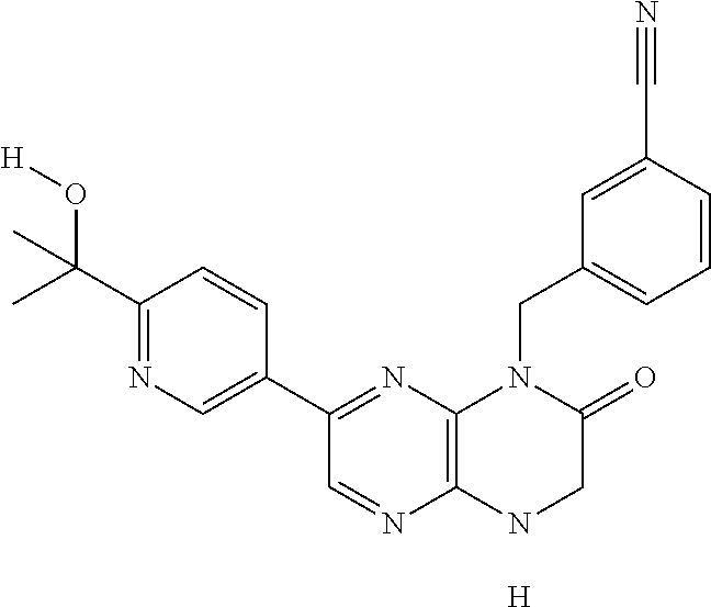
C12=C(NCC(=O)N1CC1=CC=CC(C#N)=C1)N=CC(C1=CN=C(C(O[H])(C)C)C=C1)=N2.[H]
